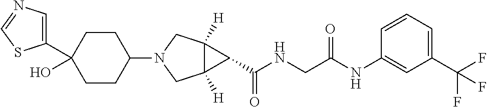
OC1(C2=CN=CS2)CCC(N2CC3([H])C([H])(C2)C3C(NCC(=O)NC2=CC(C(F)(F)F)=CC=C2)=O)CC1
